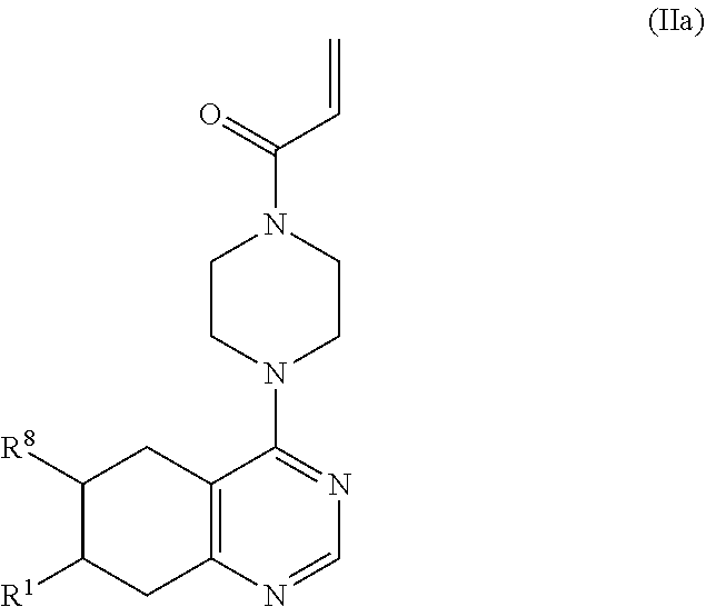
C1([R8])C([R1])CC2=C(C1)C(N1CCN(C(=O)C=C)CC1)=NC=N2
